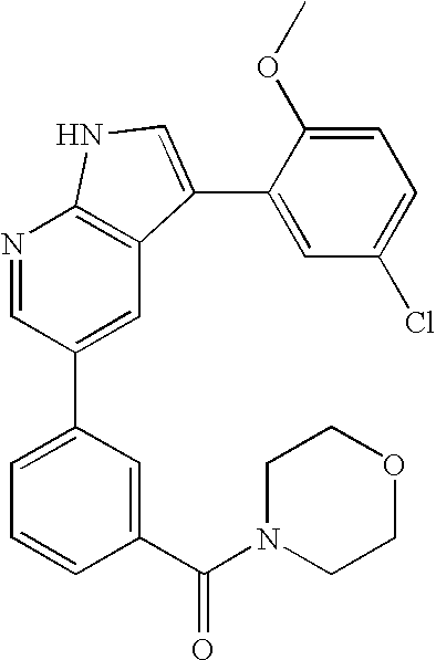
N1=CC(C2=CC=CC(C(N3CCOCC3)=O)=C2)=CC2=C1NC=C2C1=CC(Cl)=CC=C1OC
